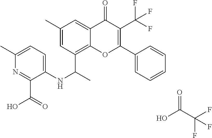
C1=C(C)C=C2C(=O)C(C(F)(F)F)=C(C3=CC=CC=C3)OC2=C1C(C)NC1=CC=C(C)N=C1C(O)=O.C(C(F)(F)F)(O)=O
